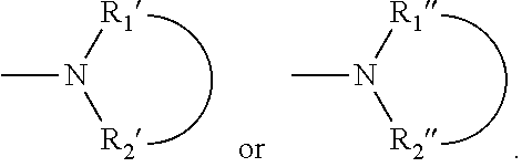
CN([R1])[R2].CN([R1])[R2]
